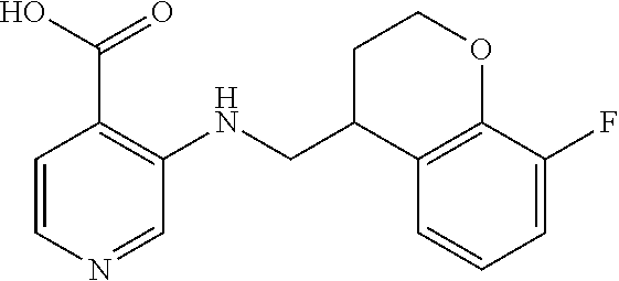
C12=C(C(F)=CC=C1)OCCC2CNC1=C(C(O)=O)C=CN=C1
